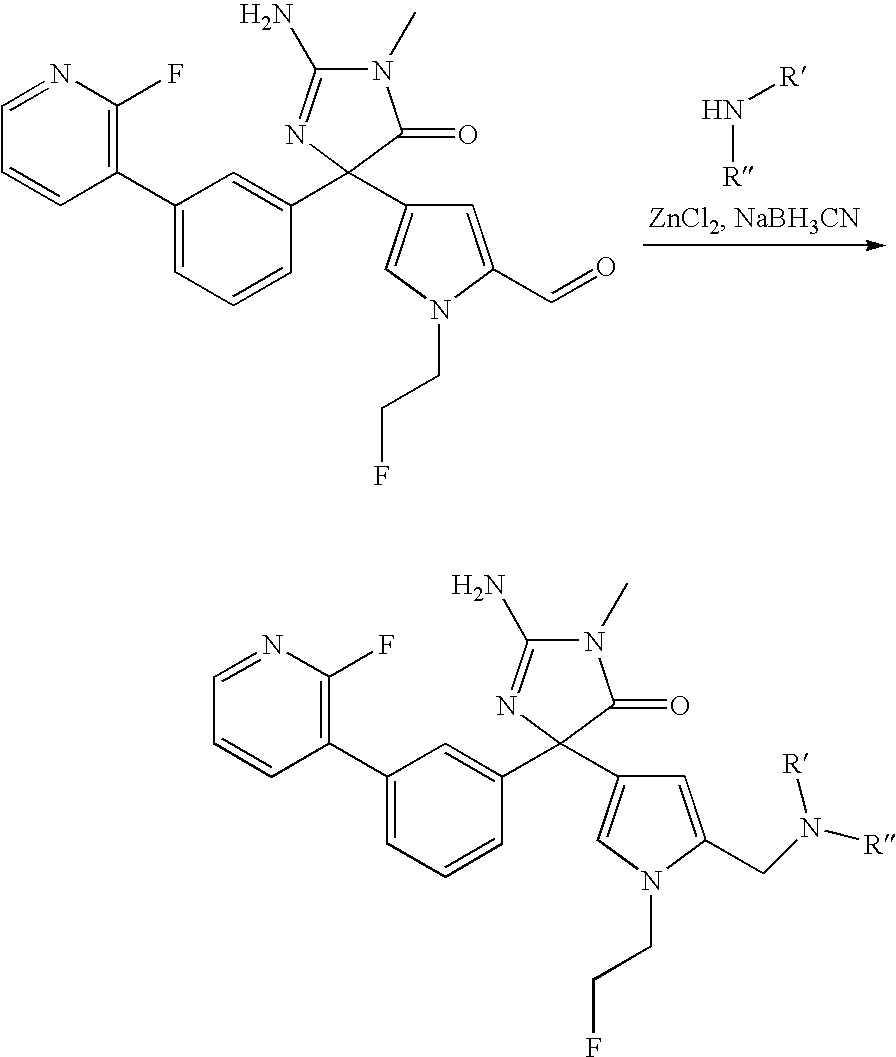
C1(C2=CC=CC(C3(C4=CN(CCF)C(C=O)=C4)N=C(N)N(C)C3=O)=C2)=C(F)N=CC=C1.[R]N[R].C1(C2=CC=CC(C3(C4=CN(CCF)C(CN([R])[R])=C4)N=C(N)N(C)C3=O)=C2)=C(F)N=CC=C1
